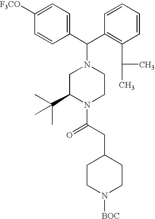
C1=C([F3CO])C=CC(C(N2CC(C(C)(C)C)N(C(CC3CCN([BOC])CC3)=O)CC2)C2=C(C(C)C)C=CC=C2)=C1
